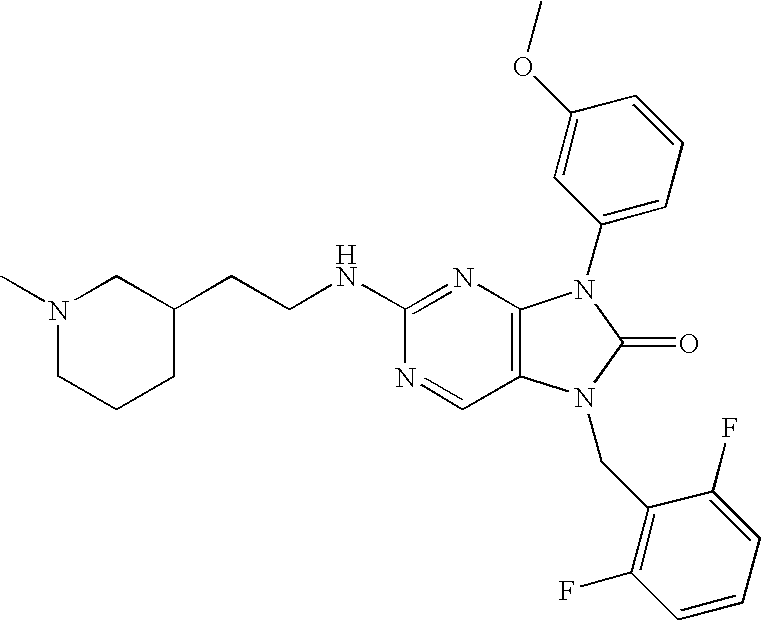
C1(NCCC2CN(C)CCC2)=NC2=C(C=N1)N(CC1=C(F)C=CC=C1F)C(=O)N2C1=CC=CC(OC)=C1
